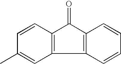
C1(C)=CC2=C(C=C1)C(=O)C1=C2C=CC=C1
